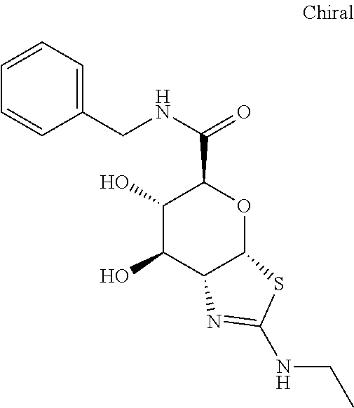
C1(O)C(O)C2C(OC1C(NCC1=CC=CC=C1)=O)SC(NCC)=N2
